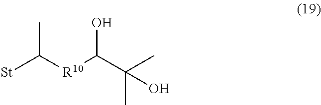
CC([R10]C(C(C)(C)O)O)[St]
